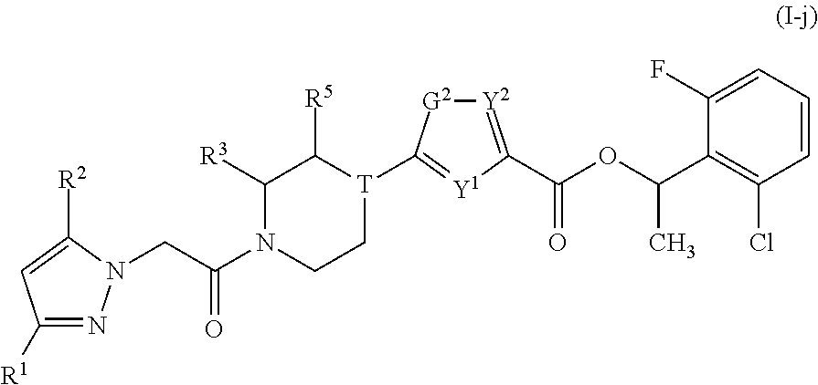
C1=C(F)C(C(OC(C2=[Y2][G2]C([T]3CCN(C(CN4N=C([R1])C=C4[R2])=O)C([R3])C3[R5])=[Y1]2)=O)C)=C(Cl)C=C1
